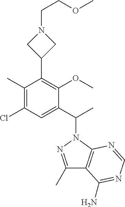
C1(C)=C(Cl)C=C(C(C)N2N=C(C)C3=C2N=CN=C3N)C(OC)=C1C1CN(CCOC)C1
